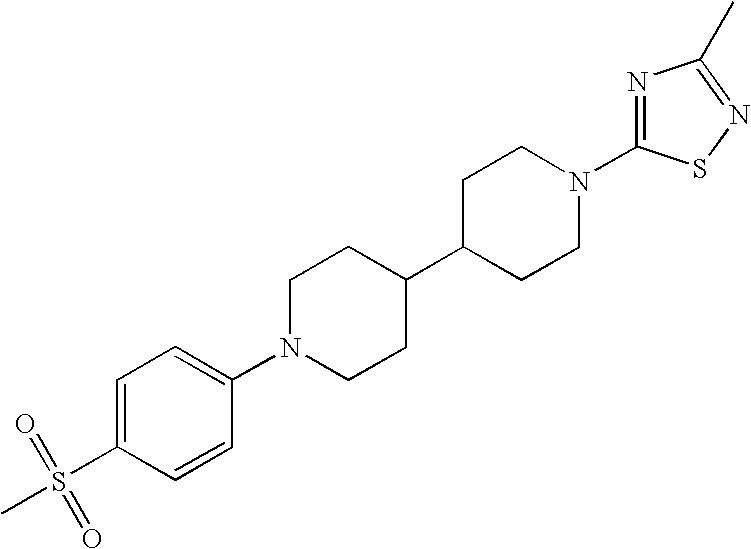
C1C(C2CCN(C3=CC=C(S(C)(=O)=O)C=C3)CC2)CCN(C2=NC(C)=NS2)C1
